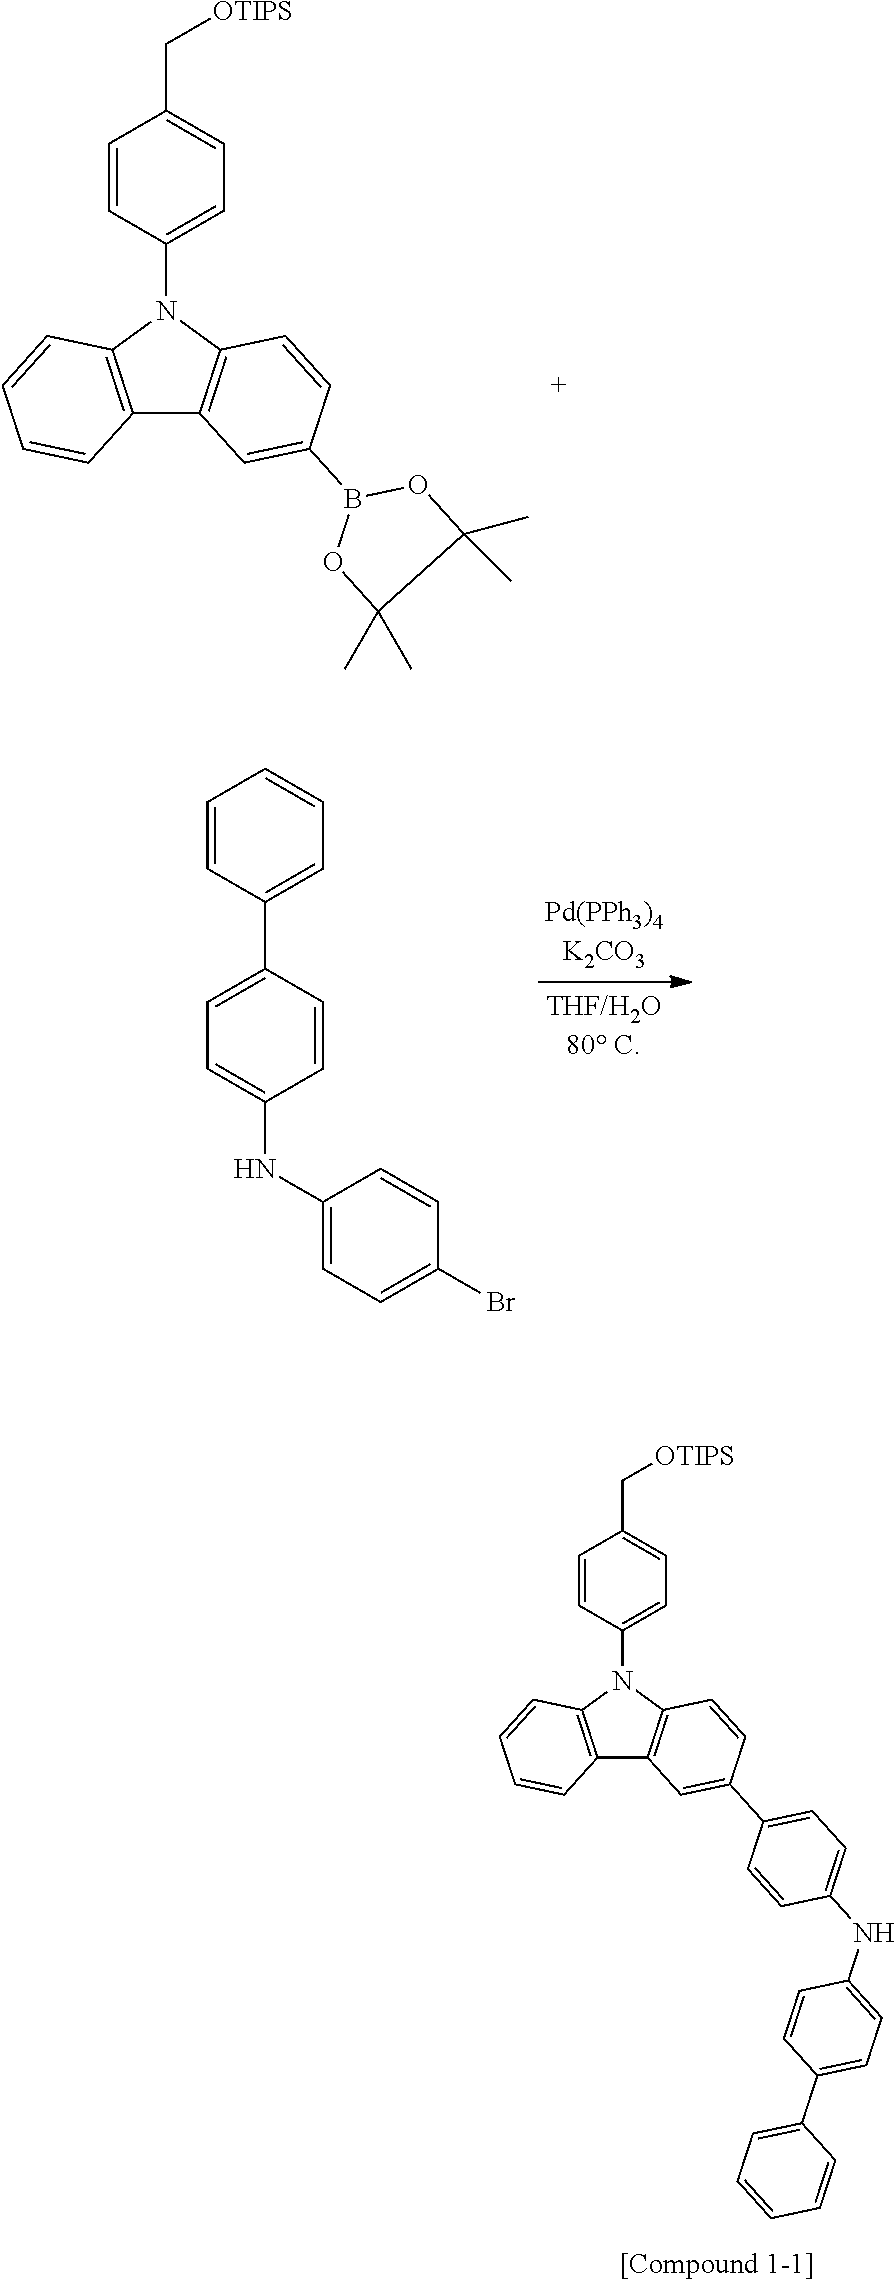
C12=C(N(C3=CC=C(C[OTIPS])C=C3)C3=C1C=C(C1=CC=C(NC4=CC=C(C5=CC=CC=C5)C=C4)C=C1)C=C3)C=CC=C2.C12=C(N(C3=CC=C(C[OTIPS])C=C3)C3=C1C=C(B1OC(C)(C)C(C)(C)O1)C=C3)C=CC=C2.C1=CC(C2=CC=C(NC3=CC=C(Br)C=C3)C=C2)=CC=C1
